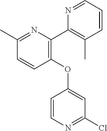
C1=CC(OC2=CC(Cl)=NC=C2)=C(C2=C(C)C=CC=N2)N=C1C
